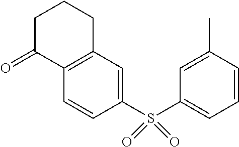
C1=CC(S(C2=CC=CC(C)=C2)(=O)=O)=CC2=C1C(=O)CCC2
